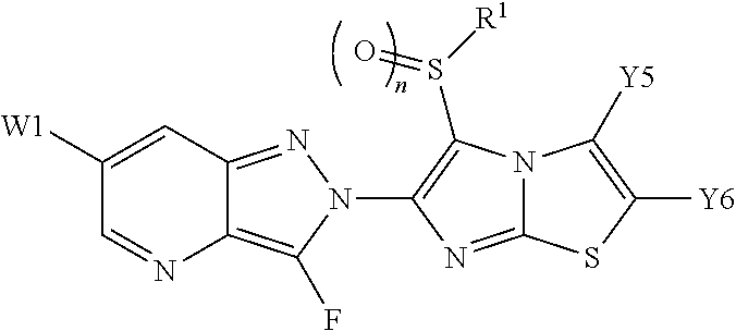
C12=C(F)N(C3=C(S([R1])=O)N4C(=N3)SC([Y6])=C4[Y5])N=C1C=C([W1])C=N2
